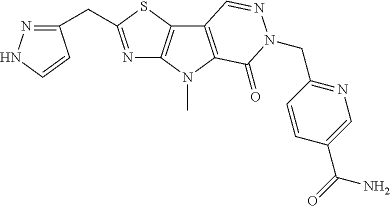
N1=C(CC2=NNC=C2)SC2=C1N(C)C1=C2C=NN(CC2=NC=C(C(=O)N)C=C2)C1=O
